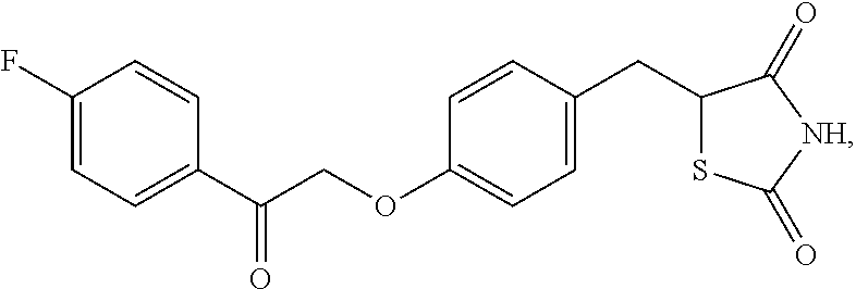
C1(F)=CC=C(C(COC2=CC=C(CC3SC(=O)[NH]C3=O)C=C2)=O)C=C1
